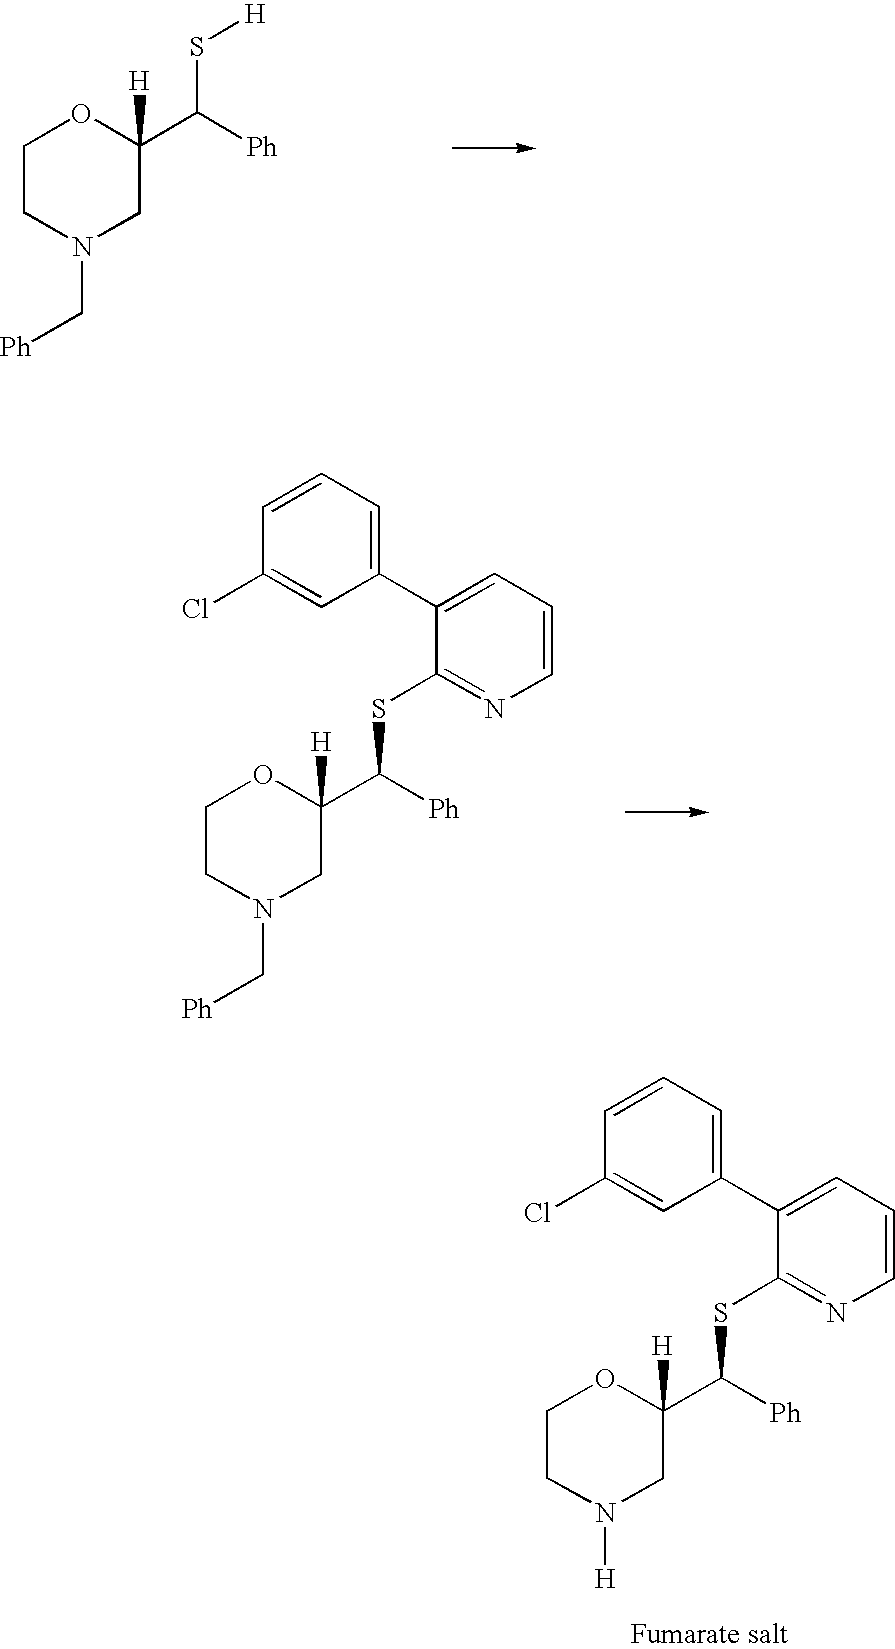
O1CCN(C[Ph])CC1(C([Ph])S[H])[H].O1CCN(C[Ph])CC1(C([Ph])SC1=NC=CC=C1C1=CC=CC(Cl)=C1)[H].O1CCN([H])CC1(C([Ph])SC1=NC=CC=C1C1=CC=CC(Cl)=C1)[H]
